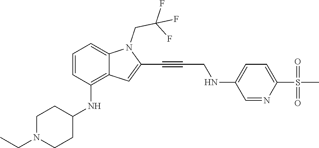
C(C#CC1=CC2=C(NC3CCN(CC)CC3)C=CC=C2N1CC(F)(F)F)NC1=CC=C(S(C)(=O)=O)N=C1
